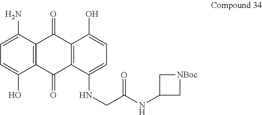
C1=C(N)C2=C(C(O)=C1)C(=O)C1=C(C2=O)C(O)=CC=C1NCC(=O)NC1C[NBoc]C1
